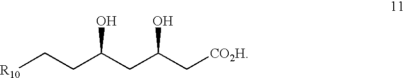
C(C(CC(C[CO2H])O)O)C[R10]
